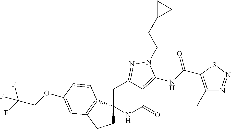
O(C1=CC2=C(C3(CC2)NC(=O)C2=C(NC(=O)C4=C(C)N=NS4)N(CCC4CC4)N=C2C3)C=C1)CC(F)(F)F
